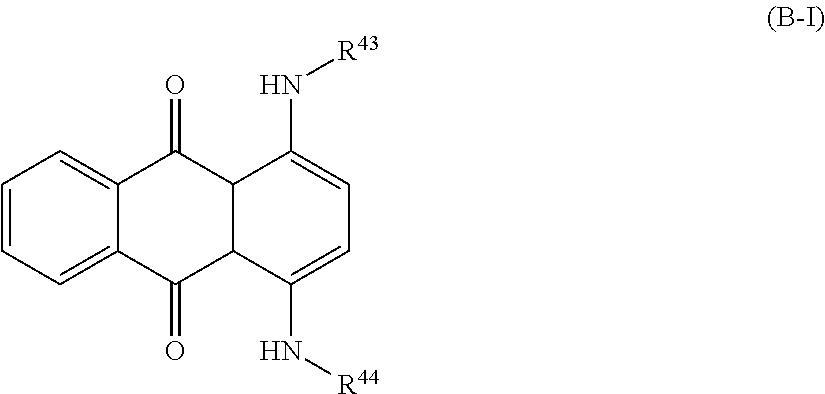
C1=C2C(=CC=C1)C(=O)C1C(C2=O)C(N[R44])=CC=C1N[R43]
